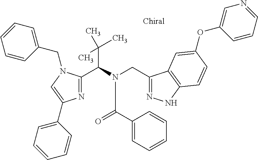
N1=C(C(N(CC2=NNC3=C2C=C(OC2=CN=CC=C2)C=C3)C(C2=CC=CC=C2)=O)C(C)(C)C)N(CC2=CC=CC=C2)C=C1C1=CC=CC=C1
